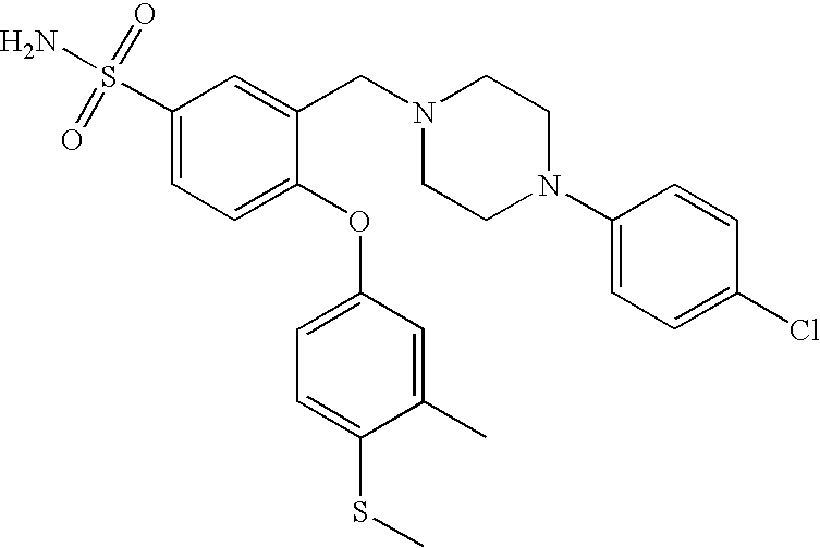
C1(S(=O)(=O)N)=CC=C(OC2=CC=C(SC)C(C)=C2)C(CN2CCN(C3=CC=C(Cl)C=C3)CC2)=C1
